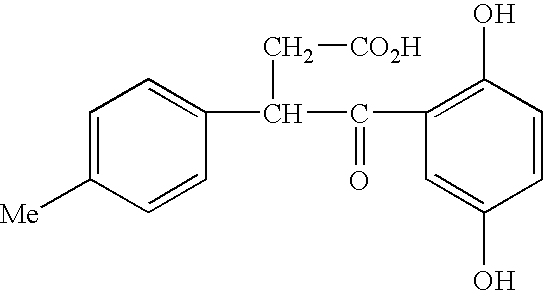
C1=C([Me])C=CC(C(C[CO2H])C(C2=C(O)C=CC(O)=C2)=O)=C1
